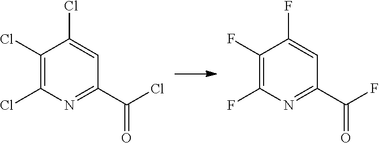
C1(Cl)=C(Cl)N=C(C(Cl)=O)C=C1Cl.C1(F)=C(F)N=C(C(F)=O)C=C1F
